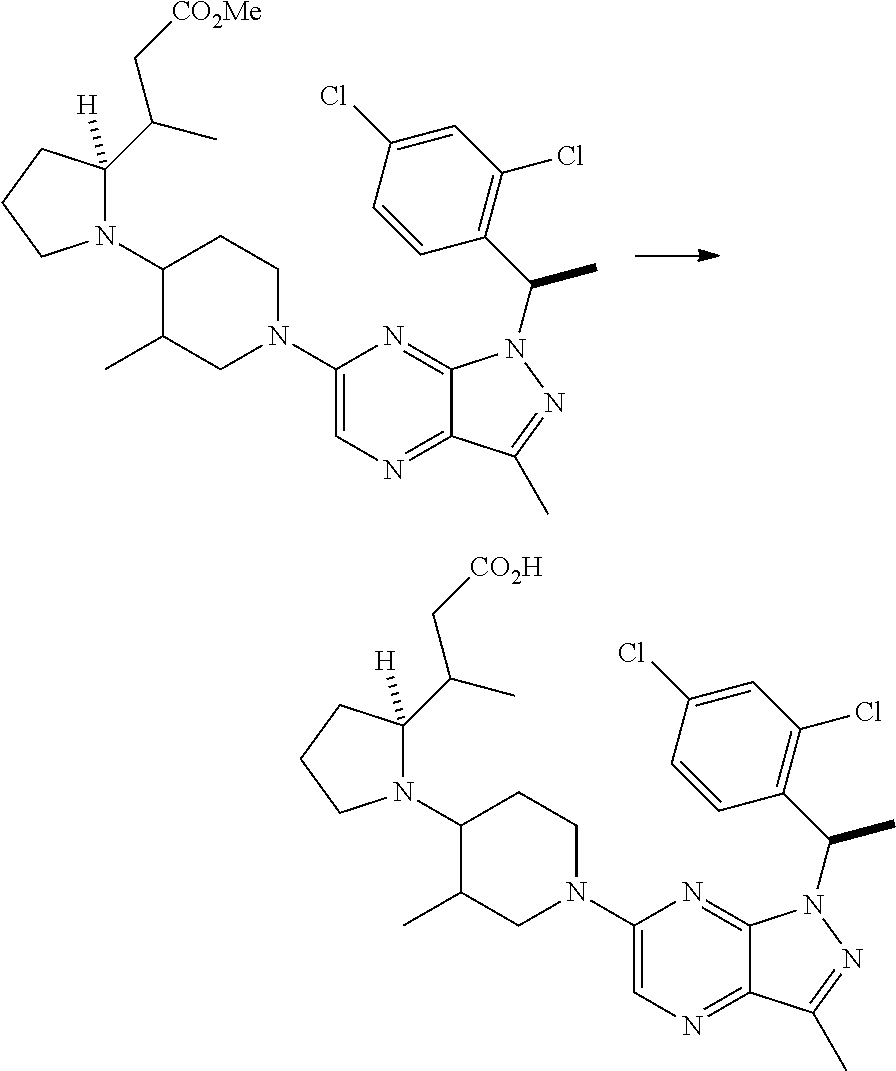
N1(C2C(C)CN(C3=CN=C4C(=N3)N(C(C3=C(Cl)C=C(Cl)C=C3)C)N=C4C)CC2)C(C(C)C[CO2H])([H])CCC1.N1(C2C(C)CN(C3=CN=C4C(=N3)N(C(C3=C(Cl)C=C(Cl)C=C3)C)N=C4C)CC2)C(C(C)C[CO2Me])([H])CCC1
